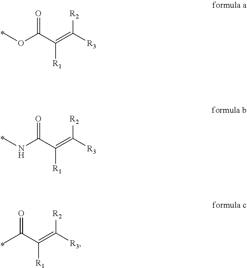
COC(C(=C([R3])[R2])[R1])=O.CNC(C(=C([R3])[R2])[R1])=O.CC(C(=C([R3])[R2])[R1])=O
